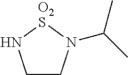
C1CN(C(C)C)[O2S]N1
